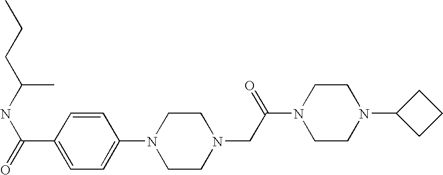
C(NC(=O)C1=CC=C(N2CCN(CC(N3CCN(C4CCC4)CC3)=O)CC2)C=C1)(C)CCC
